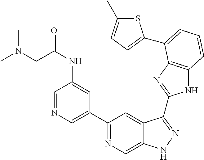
C1(C2=NC=C3C(=C2)C(C2=NC4=C(N2)C=CC=C4C2=CC=C(C)S2)=NN3)=CN=CC(NC(=O)CN(C)C)=C1
